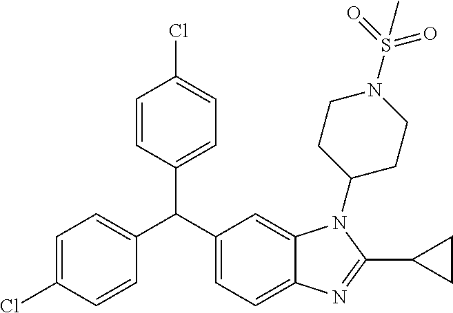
C1=C(Cl)C=CC(C(C2=CC=C3C(=C2)N(C2CCN(S(=O)(=O)C)CC2)C(C2CC2)=N3)C2=CC=C(Cl)C=C2)=C1
